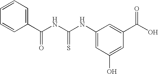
C1=CC=CC(C(NC(NC2=CC(O)=CC(C(O)=O)=C2)=S)=O)=C1
